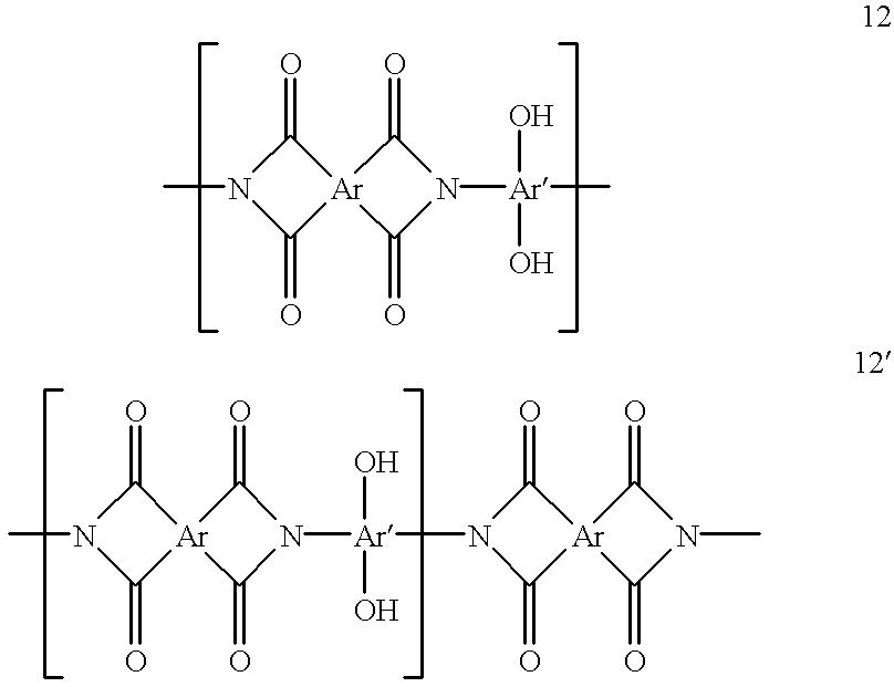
CN1C(=O)[Ar]2(C1=O)C(=O)N([Ar](C)(O)O)C2=O.CN1C(=O)[Ar]2(C1=O)C(=O)N([Ar](N1C(=O)[Ar]3(C1=O)C(=O)N(C)C3=O)(O)O)C2=O
